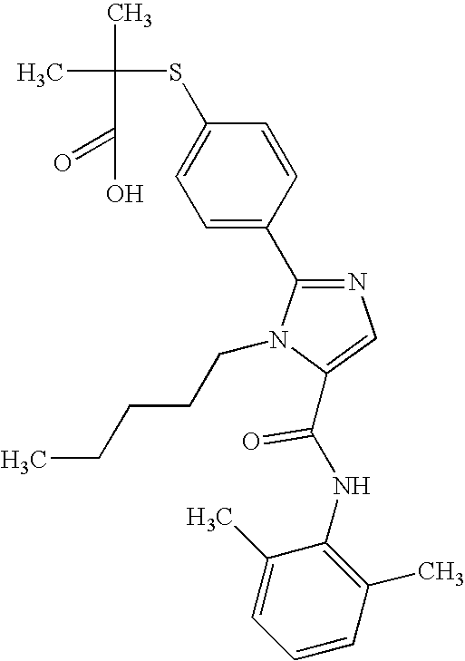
CC(C)(SC1=CC=C(C2=NC=C(C(NC3=C(C)C=CC=C3C)=O)N2CCCCC)C=C1)C(=O)O
